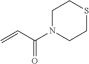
C1N(C(C=C)=O)CCSC1
